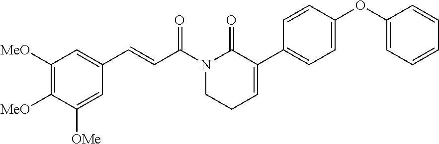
C1([MeO])=C([MeO])C([OMe])=CC(C=CC(N2CCC=C(C3=CC=C(OC4=CC=CC=C4)C=C3)C2=O)=O)=C1
